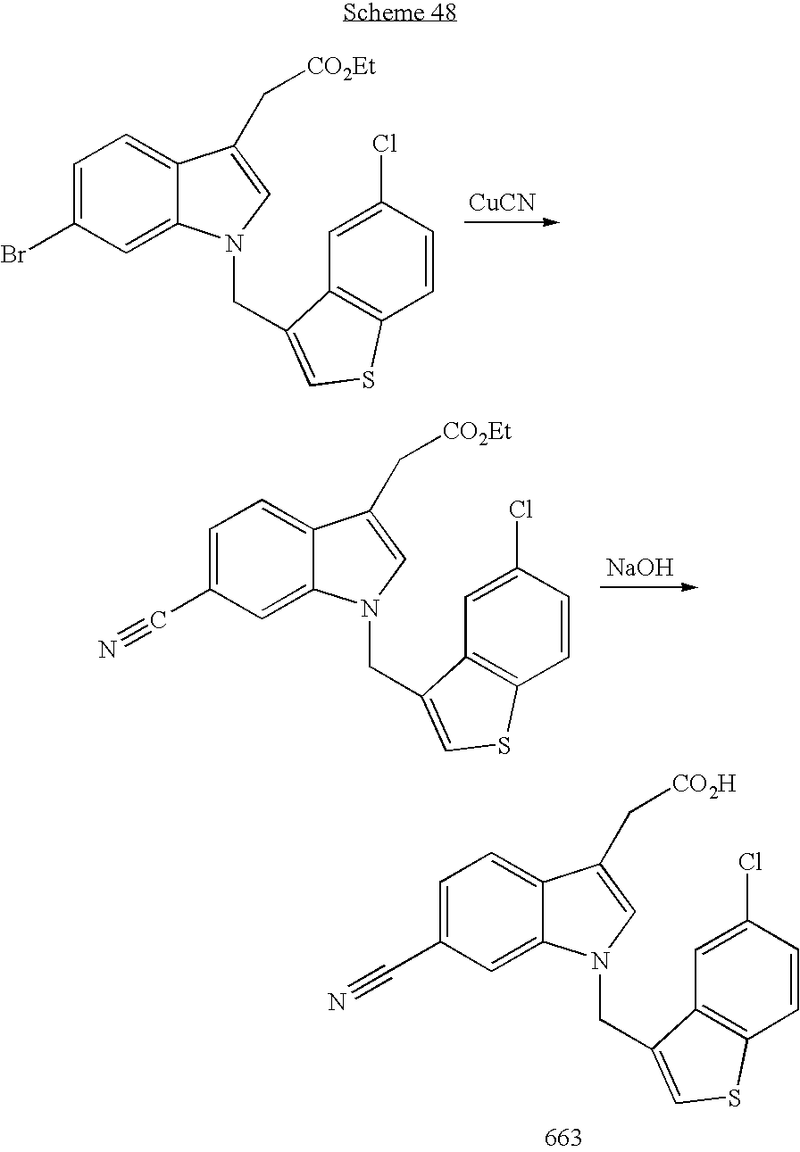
BrC1=CC=C2C(=C1)N(CC1=CSC3=C1C=C(Cl)C=C3)C=C2C[CO2Et].[CuCN].C(C1=CC=C2C(=C1)N(CC1=CSC3=C1C=C(Cl)C=C3)C=C2C[CO2Et])#N.[NaOH].C(C1=CC=C2C(=C1)N(CC1=CSC3=C1C=C(Cl)C=C3)C=C2C[CO2H])#N
